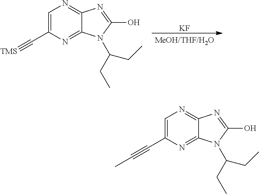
C1=C(C#[TMS])N=C2C(=N1)N=C(O)N2C(CC)CC.[KF].C1=C(C#CC)N=C2C(=N1)N=C(O)N2C(CC)CC
